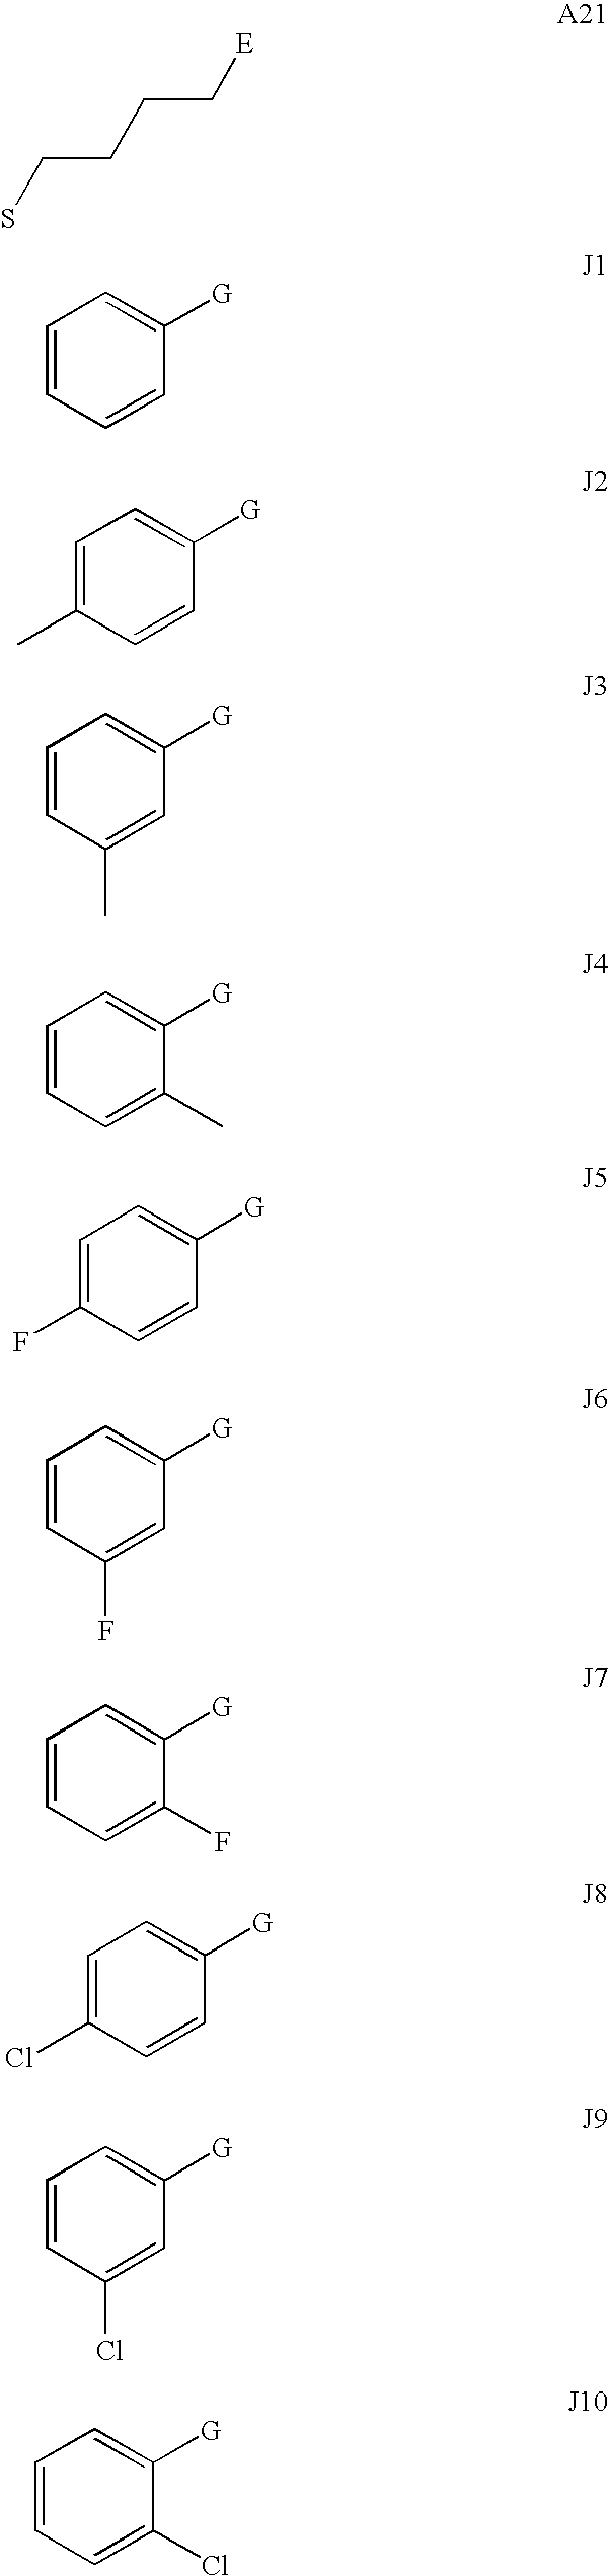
SCCCC[E].C1=CC([G])=CC=C1.C1=CC([G])=CC=C1C.C1(C)=CC([G])=CC=C1.C1=C(C)C([G])=CC=C1.C1=CC([G])=CC=C1F.C1(F)=CC([G])=CC=C1.C1=C(F)C([G])=CC=C1.C1=CC([G])=CC=C1Cl.C1(Cl)=CC([G])=CC=C1.C1=C(Cl)C([G])=CC=C1
